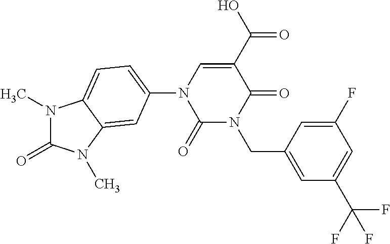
N1(C)C(=O)N(C)C2=CC(N3C(=O)N(CC4=CC(C(F)(F)F)=CC(F)=C4)C(=O)C(C(=O)O)=C3)=CC=C12
